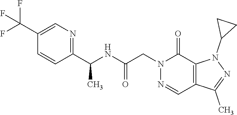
CC1=NN(C2CC2)C2=C1C=NN(CC(NC(C)C1=NC=C(C(F)(F)F)C=C1)=O)C2=O
